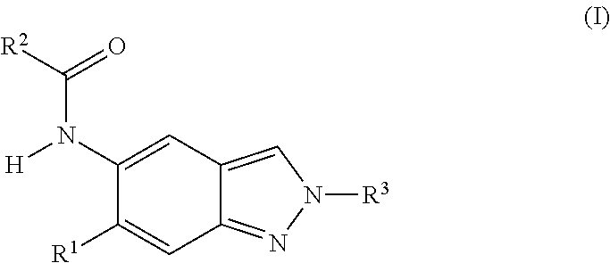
C1(N([H])C([R2])=O)=CC2=CN([R3])N=C2C=C1[R1]
